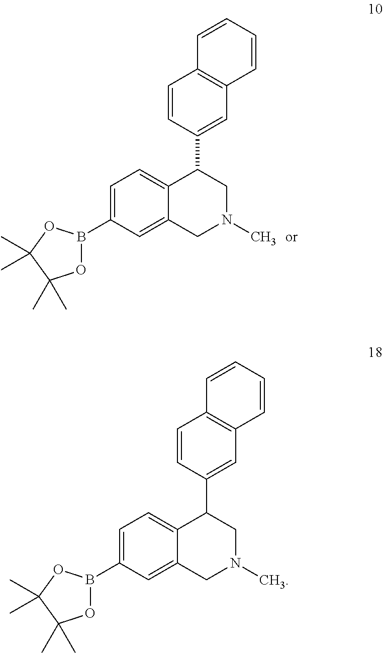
C1=C(B2OC(C)(C)C(C)(C)O2)C=C2C(=C1)C(C1=CC3=C(C=C1)C=CC=C3)CN(C)C2.C1=C(B2OC(C)(C)C(C)(C)O2)C=C2C(=C1)C(C1=CC3=C(C=C1)C=CC=C3)CN(C)C2
